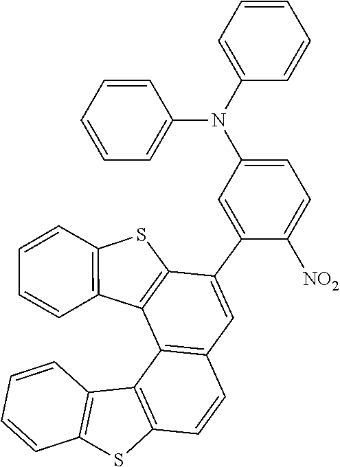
C1=CC2=C(C3=C1C=C(C1=CC(N(C4=CC=CC=C4)C4=CC=CC=C4)=CC=C1[NO2])C1=C3C3=C(C=CC=C3)S1)C1=C(S2)C=CC=C1
